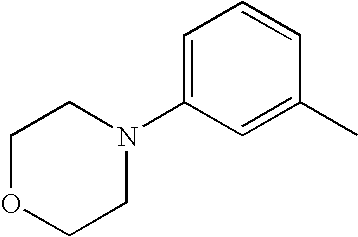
C1=C(N2CCOCC2)C=C(C)C=C1
